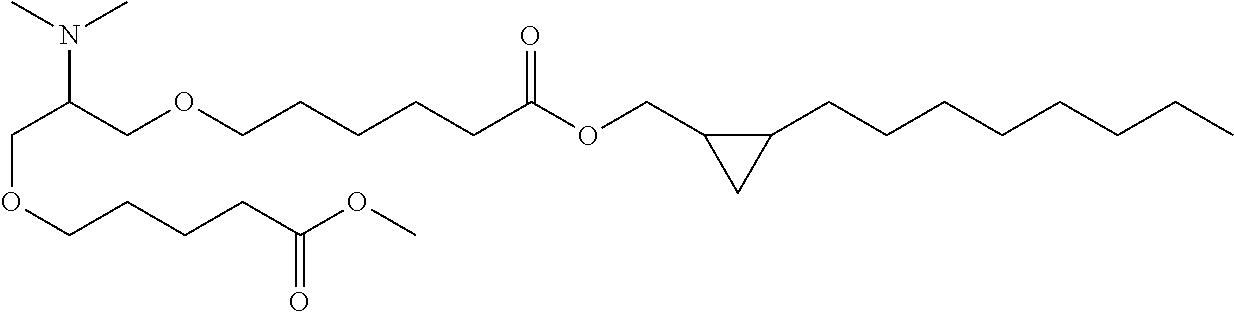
C(C(COCCCCCC(OCC1C(CCCCCCCC)C1)=O)N(C)C)OCCCCC(OC)=O
